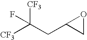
[CF3]C(CC1CO1)([CF3])F
